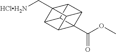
C12C3(C(OC)=O)C4C1C1(C[HClH2N])C2C3C41
